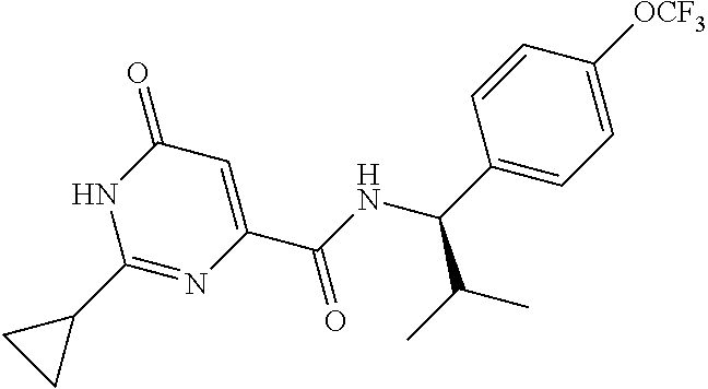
C1(=O)C=C(C(NC(C2=CC=C([OCF3])C=C2)C(C)C)=O)N=C(C2CC2)N1
